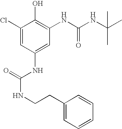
N(C(=O)NCCC1=CC=CC=C1)C1=CC(NC(NC(C)(C)C)=O)=C(O)C(Cl)=C1
